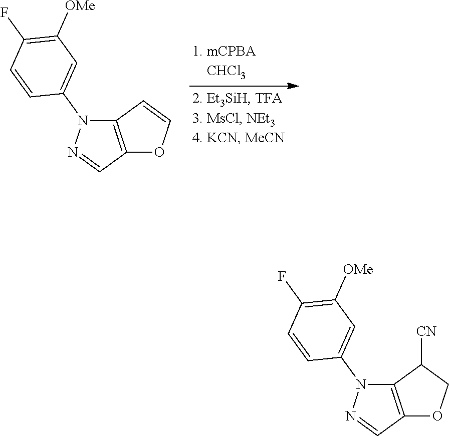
C12=C(C=CO1)N(C1=CC([OMe])=C(F)C=C1)N=C2.C12=C(C([CN])CO1)N(C1=CC([OMe])=C(F)C=C1)N=C2
